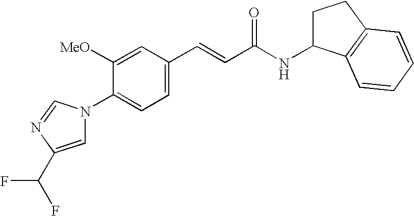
C1([OMe])=CC(C=CC(NC2CCC3=C2C=CC=C3)=O)=CC=C1N1C=C(C(F)F)N=C1
